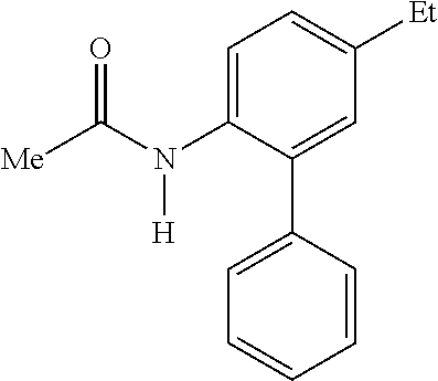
C1=C(N(C([Me])=O)[H])C(C2=CC=CC=C2)=CC([Et])=C1
